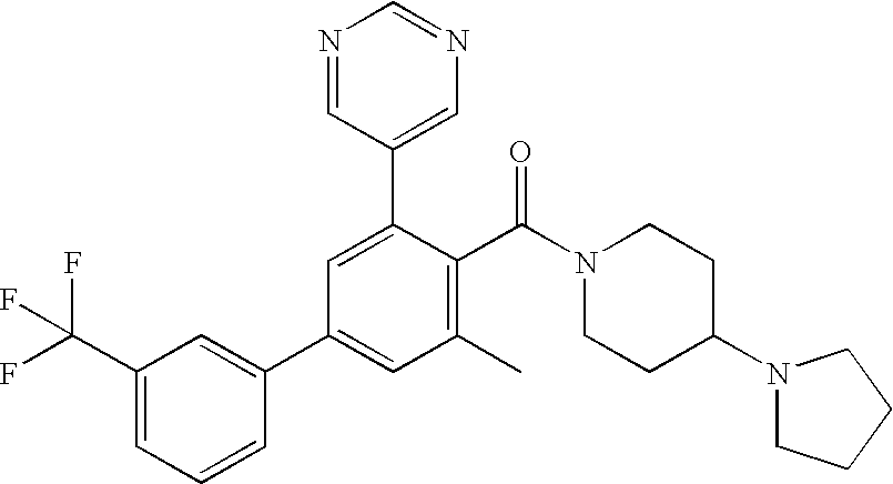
C1(C(F)(F)F)=CC=CC(C2=CC(C)=C(C(N3CCC(N4CCCC4)CC3)=O)C(C3=CN=CN=C3)=C2)=C1
